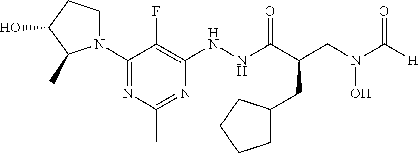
N1(C2=NC(C)=NC(NNC(C(CN(C([H])=O)O)CC3CCCC3)=O)=C2F)CCC(O)C1C
